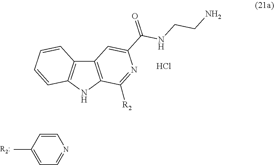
C12=C(NC3=C1C=CC=C3)C([R2])=NC(C(=O)NCCN)=C2.Cl.C1=CC(C)=CC=N1
